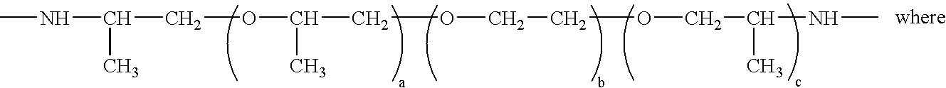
C(COC(C)COCCOCC(NC)C)(NC)C
